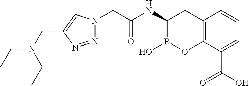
C1(NC(CN2N=NC(CN(CC)CC)=C2)=O)B(O)OC2=C(C1)C=CC=C2C(O)=O
